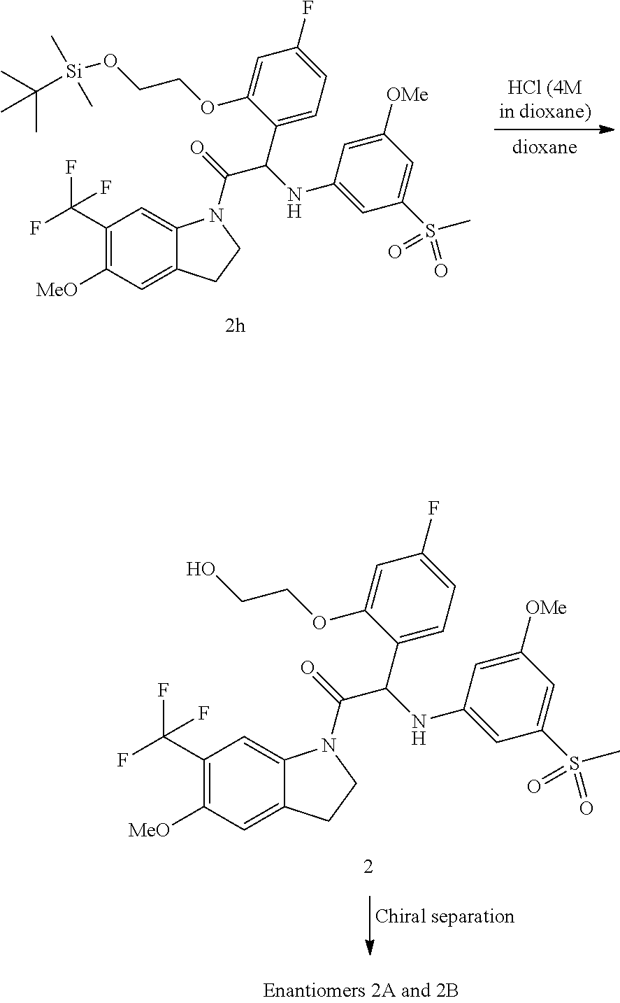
C1(C(C(=O)N2C3=CC(C(F)(F)F)=C([MeO])C=C3CC2)NC2=CC(S(C)(=O)=O)=CC([OMe])=C2)=CC=C(F)C=C1OCCO[Si](C)(C)C(C)(C)C.C1(C(C(=O)N2C3=CC(C(F)(F)F)=C([MeO])C=C3CC2)NC2=CC(S(C)(=O)=O)=CC([OMe])=C2)=CC=C(F)C=C1OCCO
